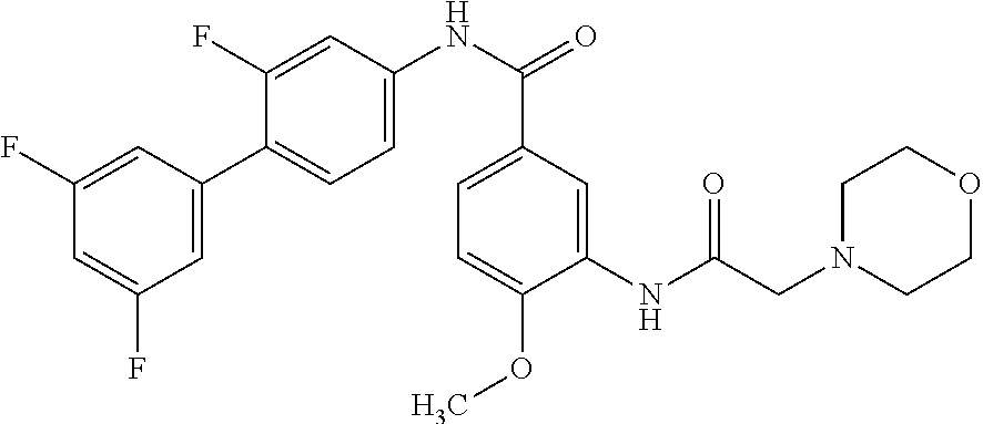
C1=C(C2=CC=C(NC(=O)C3=CC=C(OC)C(NC(CN4CCOCC4)=O)=C3)C=C2F)C=C(F)C=C1F
